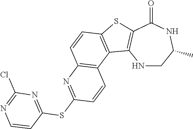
N1CC(C)NC(=O)C2=C1C1=C(S2)C=CC2=C1C=CC(SC1=NC(Cl)=NC=C1)=N2
